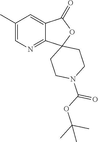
C1(C)=CN=C2C(=C1)C(=O)OC21CCN(C(=O)OC(C)(C)C)CC1
